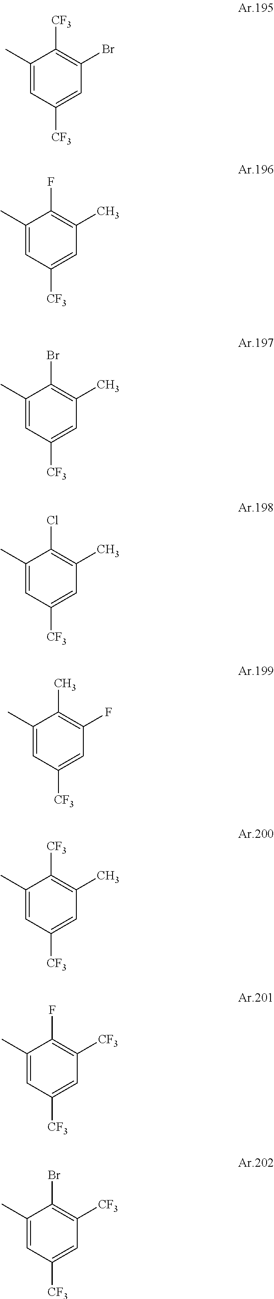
C1(C)=CC([CF3])=CC(Br)=C1[CF3].C1(C)=CC([CF3])=CC(C)=C1F.C1(C)=CC([CF3])=CC(C)=C1Br.C1(C)=CC([CF3])=CC(C)=C1Cl.C1(C)=CC([CF3])=CC(F)=C1C.C1(C)=CC([CF3])=CC(C)=C1[CF3].C1(C)=CC([CF3])=CC([CF3])=C1F.C1(C)=CC([CF3])=CC([CF3])=C1Br
